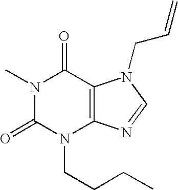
N1(C)C(=O)N(CCCC)C2=C(C1=O)N(CC=C)C=N2
